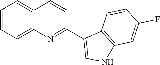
C1=CC=C2C(=C1)C=CC(C1=CNC3=C1C=CC(F)=C3)=N2
